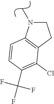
C1CC2=C(C=CC(C(F)(F)F)=C2Cl)N1C
